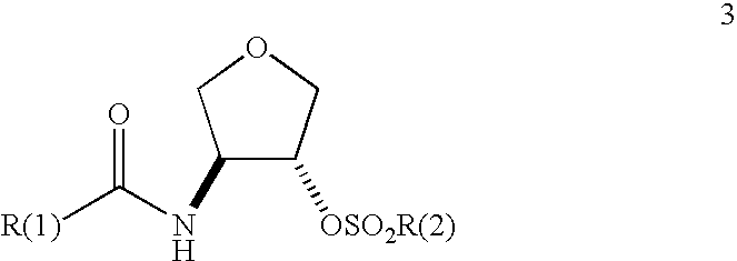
C1(NC(=O)[R(1)])C([OSO2R(2)])COC1
